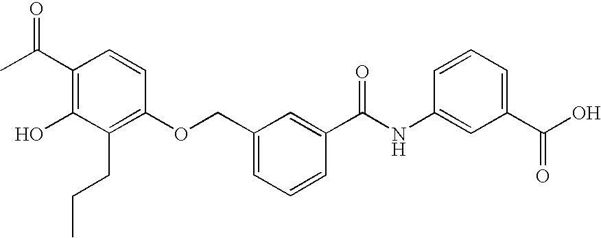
C1(C(C)=O)=C(O)C(CCC)=C(OCC2=CC=CC(C(NC3=CC(C(O)=O)=CC=C3)=O)=C2)C=C1
